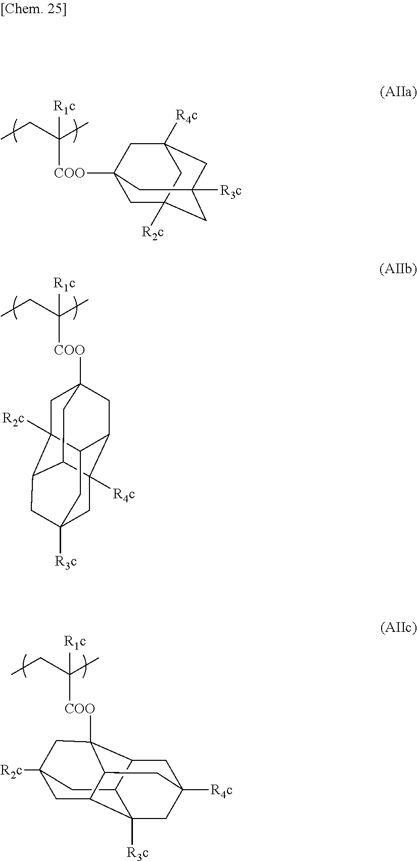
C([R1c])(C)(CC)[COO]C12CC3([R2c])C4C(C5([R4c])C(C1)C3CC([R3c])(C4)C5)C2.C([R1c])(C)(CC)[COO]C12CC3([R2c])CC([R3c])(CC([R4c])(C1)C3)C2.C12CC3([R2c])CC4([COO]C(C)(CC)[R1c])C1CC1([R4c])CC2([R3c])C(C4C1)C3
